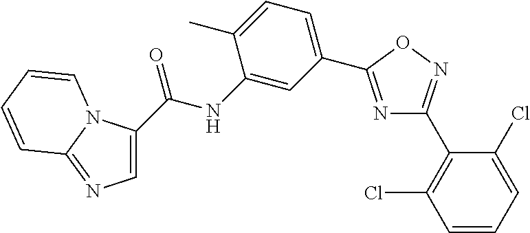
C1(C(=O)NC2=CC(C3=NC(C4=C(Cl)C=CC=C4Cl)=NO3)=CC=C2C)=CN=C2N1C=CC=C2
